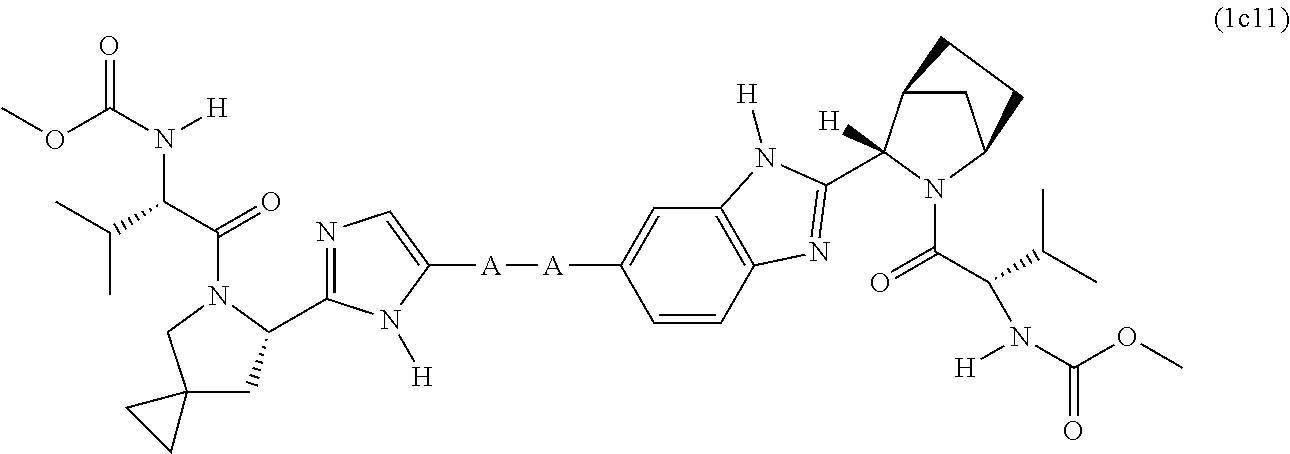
O(C(N([H])C(C(N1CC2(CC1C1=NC=C([A][A]C3=CC4=C(C=C3)N=C(C3([H])C5CC(N3C(C(C(C)C)N([H])C(OC)=O)=O)CC5)N4[H])N1[H])CC2)=O)C(C)C)=O)C
